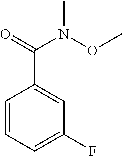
C1=CC=C(F)C=C1C(=O)N(OC)C
